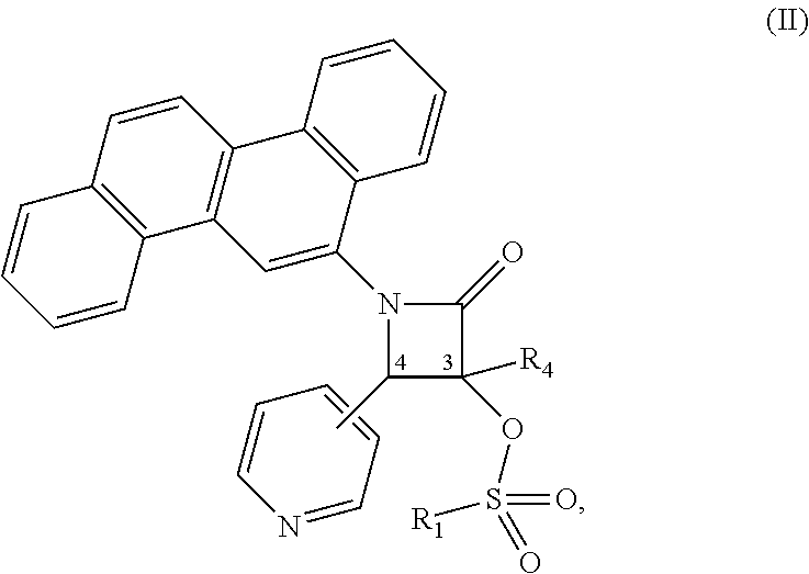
C1=C(N2C(=O)C(OS(=O)([R1])=O)([R4])C2C)C2=C(C3=C1C1=C(C=CC=C1)C=C3)C=CC=C2.N1=CC=CC=C1
